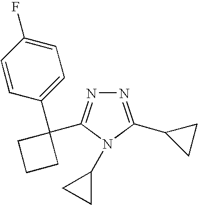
N1=C(C2CC2)N(C2CC2)C(C2(C3=CC=C(F)C=C3)CCC2)=N1
